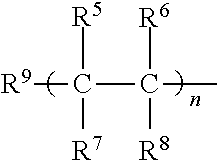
[R9]C(C(C)([R6])[R8])([R5])[R7]
